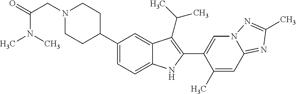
C1(C2CCN(CC(=O)N(C)C)CC2)=CC=C2C(=C1)C(C(C)C)=C(C1=CN3C(=NC(C)=N3)C=C1C)N2
